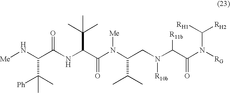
[Me]NC(C(NC(C(N(C(CN(C(C(N([RG])C([RH1])[RH2])=O)[R11b])[R10b])C(C)C)[Me])=O)C(C)(C)C)=O)C(C)([Ph])C
